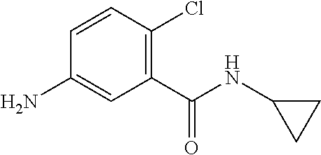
C1(C(=O)NC2CC2)=C(Cl)C=CC(N)=C1
